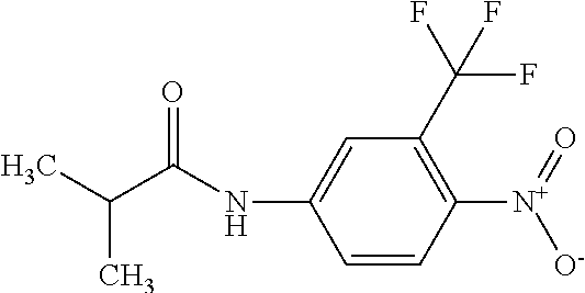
C1=CC([N+](=O)[O-])=C(C(F)(F)F)C=C1NC(C(C)C)=O
